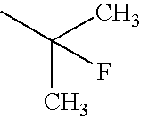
CC(C)(C)F
